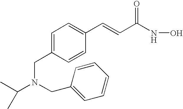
C1=C(CN(C(C)C)CC2=CC=CC=C2)C=CC(C=CC(NO)=O)=C1
